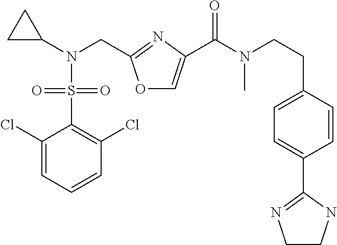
C1(Cl)=CC=CC(Cl)=C1S(=O)(N(C1CC1)CC1=NC(C(=O)N(CCC2=CC=C(C3=NCCN3)C=C2)C)=CO1)=O
